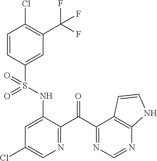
C1=CC(S(NC2=CC(Cl)=CN=C2C(C2=NC=NC3=C2C=CN3)=O)(=O)=O)=CC(C(F)(F)F)=C1Cl
